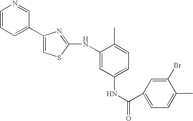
C1=CC=C(C2=CSC(NC3=CC(NC(=O)C4=CC=C(C)C(Br)=C4)=CC=C3C)=N2)C=N1
